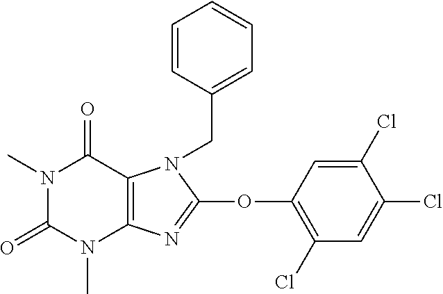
N1(C)C(=O)N(C)C2=C(C1=O)N(CC1=CC=CC=C1)C(OC1=C(Cl)C=C(Cl)C(Cl)=C1)=N2
